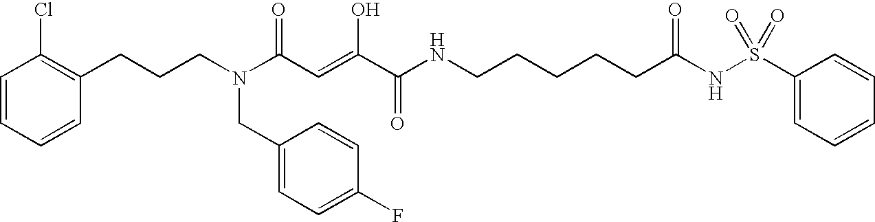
C(CN(C(C=C(C(NCCCCCC(NS(C1=CC=CC=C1)(=O)=O)=O)=O)O)=O)CC1=CC=C(F)C=C1)CC1=C(Cl)C=CC=C1
